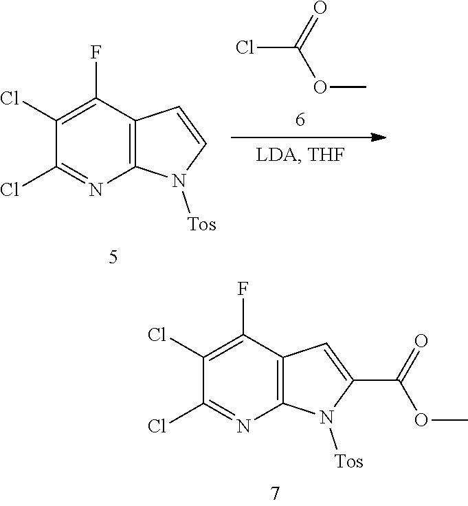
ClC(OC)=O.C12=C(C(F)=C(Cl)C(Cl)=N1)C=CN2[Tos].C12=C(C(F)=C(Cl)C(Cl)=N1)C=C(C(OC)=O)N2[Tos]
